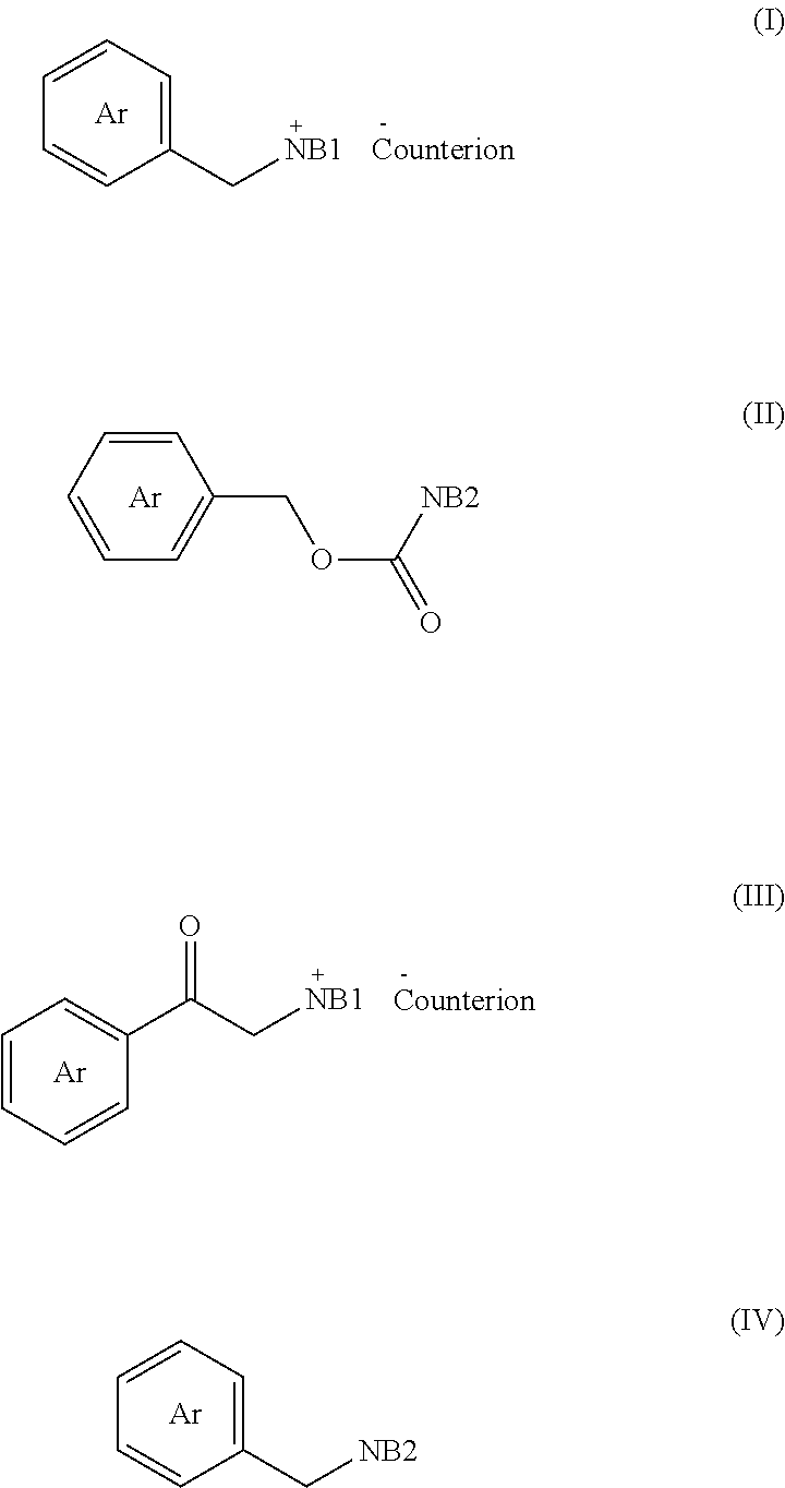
C1=CC=C(C[NB1])C=C1.[Ar].C1=CC=C(COC(=O)[NB2])C=C1.[Ar].C1=CC=CC(C(=O)C[NB1])=C1.[Ar].C1=CC=C(C[NB2])C=C1.[Ar]
